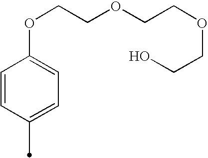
C1=CC(C)=CC=C1OCCOCCOCCO
